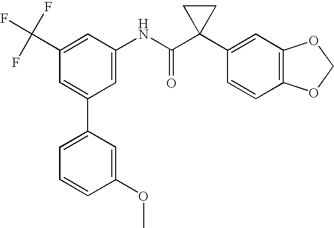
C1(C(F)(F)F)=CC(NC(C2(C3=CC4=C(C=C3)OCO4)CC2)=O)=CC(C2=CC=CC(OC)=C2)=C1
